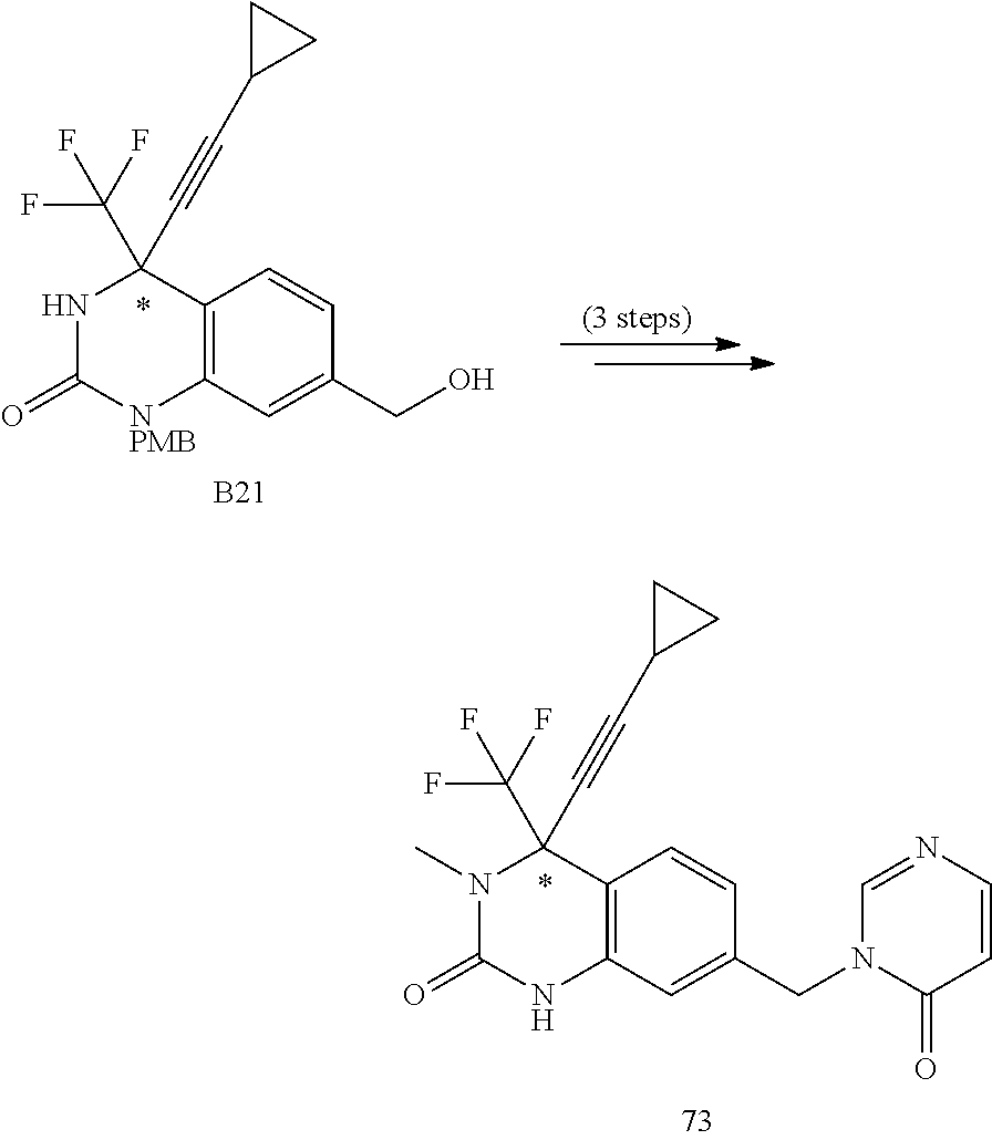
O=C1NC(C#CC2CC2)(C(F)(F)F)C2=C([NPMB]1)C=C(CO)C=C2.[B21].C1=NC=CC(=O)N1CC1=CC2=C(C(C#CC3CC3)(C(F)(F)F)N(C)C(=O)N2)C=C1
